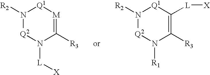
N1([R2])[Q2]N([L][X])C([R3])=[M][Q1]1.N1([R2])[Q2]N([R1])C([R3])=C([L][X])[Q1]1
